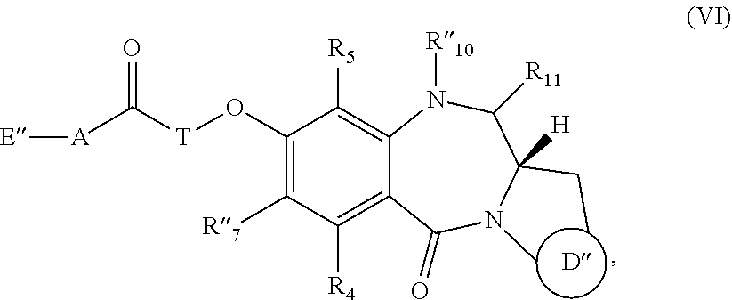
C1(O[T]C([A][E])=O)=C([R7])C([R4])=C2C(=C1[R5])N([R10])C([R11])C(CC)([H])N(C)C2=O.[D]
